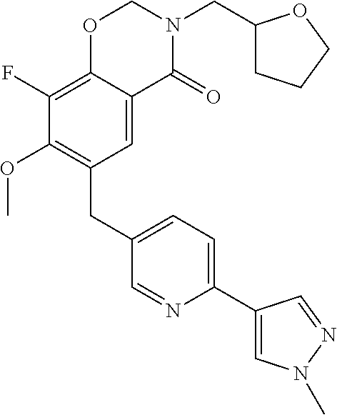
C1(CC2=C(OC)C(F)=C3C(=C2)C(=O)N(CC2CCCO2)CO3)=CC=C(C2=CN(C)N=C2)N=C1
